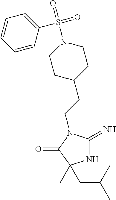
N1C(=N)N(CCC2CCN(S(=O)(=O)C3=CC=CC=C3)CC2)C(=O)C1(CC(C)C)C
